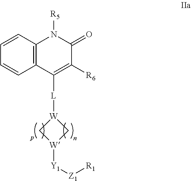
[W]1([L]C2=C([R6])C(=O)N([R5])C3=C2C=CC=C3)C[W]([Y1][Z1][R1])C1
